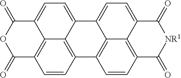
C1(=O)C2=C3C(=CC=C4C3=C(C=C2)C2=C3C4=CC=C4C3=C(C=C2)C(=O)[NR1]C4=O)C(=O)O1
